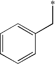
*CC1=CC=CC=C1
